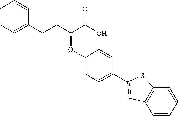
C1=CC=C(CCC(C(O)=O)OC2=CC=C(C3=CC4=C(C=CC=C4)S3)C=C2)C=C1
